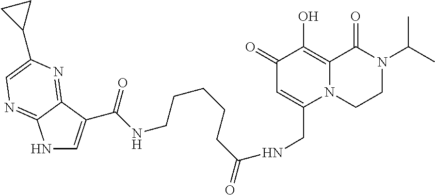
CC(C)N1C(=O)C2=C(O)C(=O)C=C(CNC(CCCCCNC(C3=CNC4=NC=C(C5CC5)N=C34)=O)=O)N2CC1
